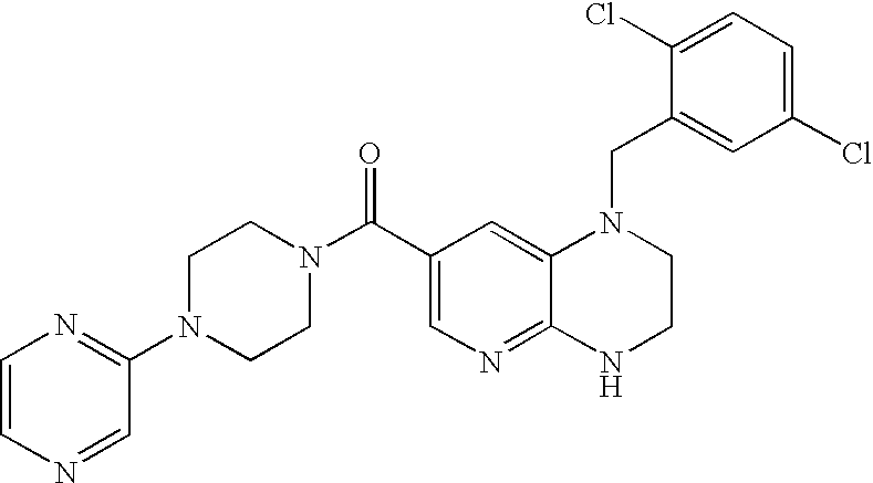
C1(Cl)=CC=C(Cl)C=C1CN1C2=CC(C(=O)N3CCN(C4=NC=CN=C4)CC3)=CN=C2NCC1
